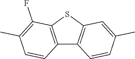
C1=CC2=C(C(F)=C1C)SC1=C2C=CC(C)=C1
